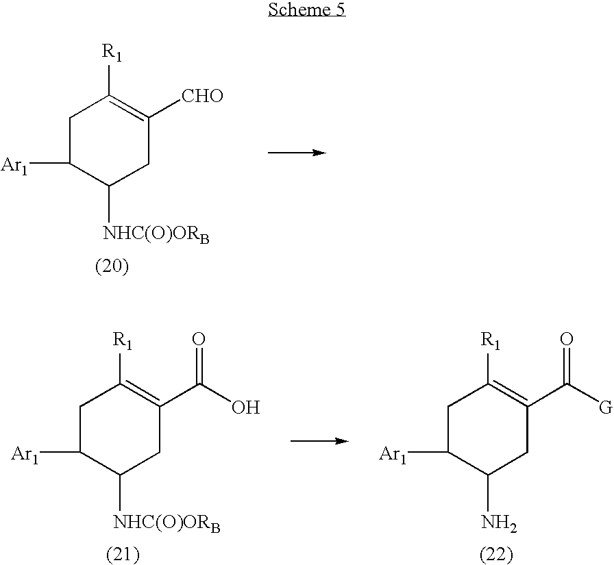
C1C([Ar1])C([NHC(O)ORB])CC([CHO])=C1[R1].C1C([Ar1])C([NHC(O)ORB])CC(C(O)=O)=C1[R1].C1C([Ar1])C(N)CC(C([G])=O)=C1[R1]
